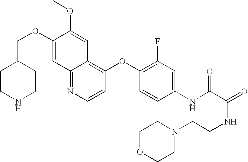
C(OC1=CC2=NC=CC(OC3=C(F)C=C(NC(C(NCCN4CCOCC4)=O)=O)C=C3)=C2C=C1OC)C1CCNCC1
